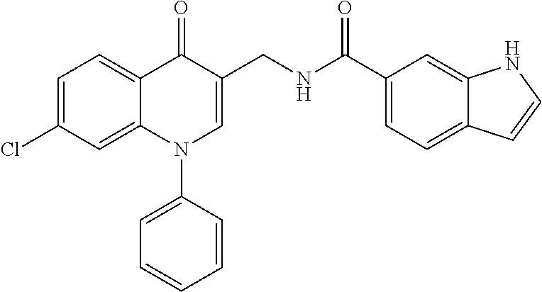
C1=C(Cl)C=C2C(=C1)C(=O)C(CNC(C1=CC=C3C(=C1)NC=C3)=O)=CN2C1=CC=CC=C1
